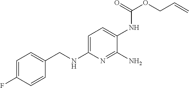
C1=C(F)C=CC(CNC2=CC=C(NC(OCC=C)=O)C(N)=N2)=C1
